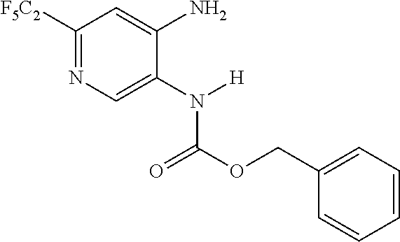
C1([F5C2])=NC=C(N([H])C(OCC2=CC=CC=C2)=O)C(N)=C1
